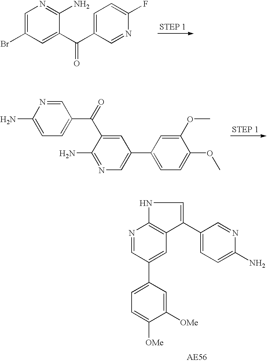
C1=C(Br)C=C(C(C2=CC=C(F)N=C2)=O)C(N)=N1.C1(N)=CC=C(C(=O)C2=CC(C3=CC=C(OC)C(OC)=C3)=CN=C2N)C=N1.N1=CC(C2=CC=C([OMe])C([OMe])=C2)=CC2=C1NC=C2C1=CC=C(N)N=C1
